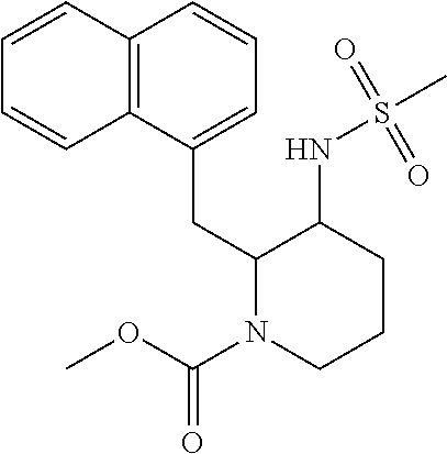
O(C)C(N1CCCC(NS(C)(=O)=O)C1CC1=CC=CC2=C1C=CC=C2)=O
